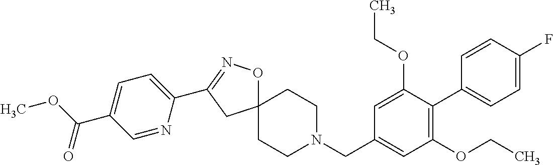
O1C2(CC(C3=CC=C(C(OC)=O)C=N3)=N1)CCN(CC1=CC(OCC)=C(C3=CC=C(F)C=C3)C(OCC)=C1)CC2
